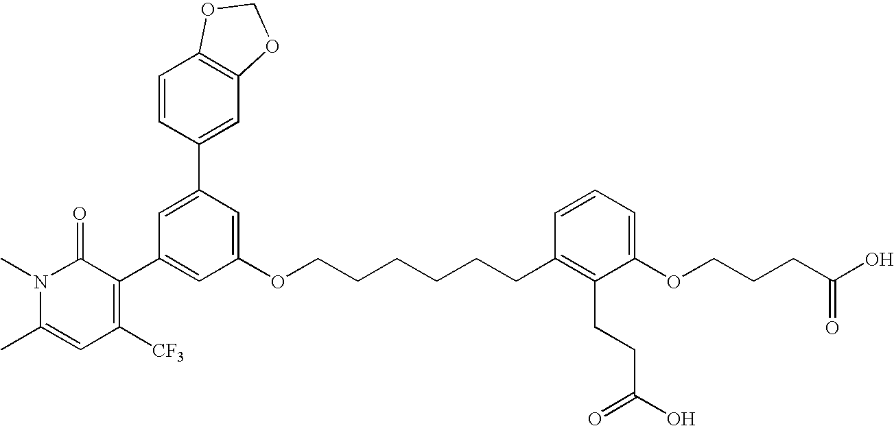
C1=C(C2=CC3=C(C=C2)OCO3)C=C(OCCCCCCC2=C(CCC(O)=O)C(OCCCC(O)=O)=CC=C2)C=C1C1=C([CF3])C=C(C)N(C)C1=O
